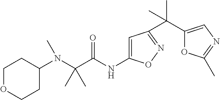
C1OCCC(N(C(C(NC2=CC(C(C3=CN=C(C)O3)(C)C)=NO2)=O)(C)C)C)C1
